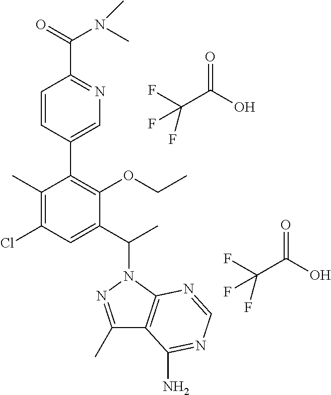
C1(C)=C(Cl)C=C(C(C)N2N=C(C)C3=C2N=CN=C3N)C(OCC)=C1C1=CN=C(C(=O)N(C)C)C=C1.C(C(O)=O)(F)(F)F.C(C(O)=O)(F)(F)F
